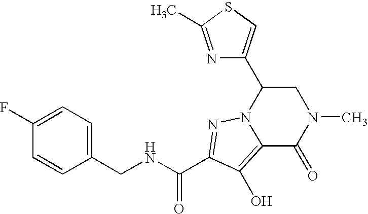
N(CC1=CC=C(F)C=C1)C(C1=NN2C(C3=CSC(C)=N3)CN(C)C(=O)C2=C1O)=O
